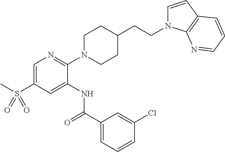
C1=C(S(C)(=O)=O)C=C(NC(C2=CC=CC(Cl)=C2)=O)C(N2CCC(CCN3C=CC4=C3N=CC=C4)CC2)=N1
